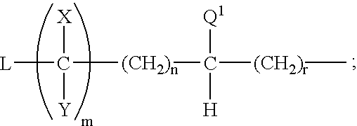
[(CH2)r](C([Q1])([H])[(CH2)n]C([X])([Y])[L])C
